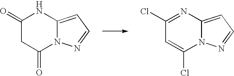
C1(=O)CC(=O)N2C(=CC=N2)N1.C1(Cl)=NC2=CC=NN2C(Cl)=C1
